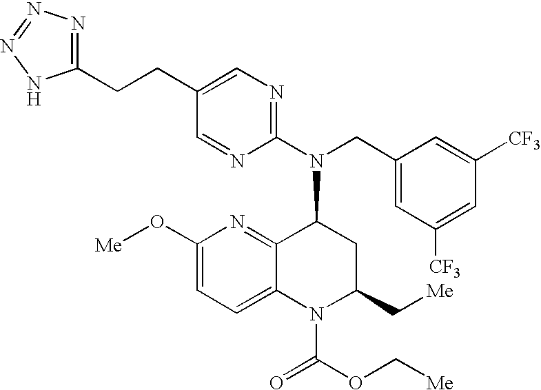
C1(CCC2=NN=NN2)=CN=C(N(CC2=CC([CF3])=CC([CF3])=C2)C2C3=NC(O[Me])=CC=C3N(C(=O)OC[Me])C(C[Me])C2)N=C1
